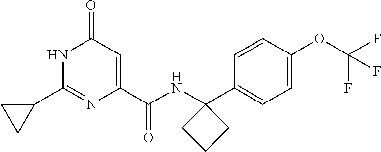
C1(=O)C=C(C(NC2(C3=CC=C(OC(F)(F)F)C=C3)CCC2)=O)N=C(C2CC2)N1
